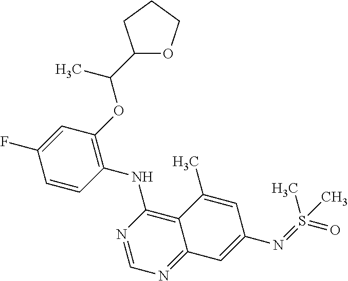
C1=CC(NC2=C3C(=NC=N2)C=C(N=S(=O)(C)C)C=C3C)=C(OC(C2OCCC2)C)C=C1F
